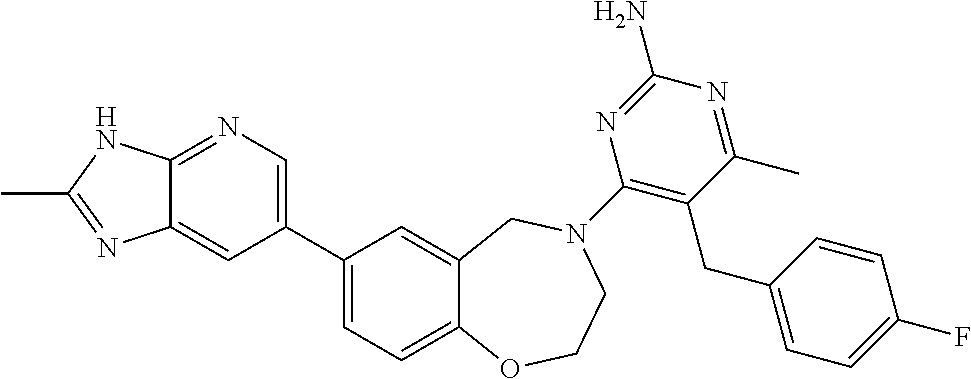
C1(C2=CN=C3C(=C2)N=C(C)N3)=CC=C2C(=C1)CN(C1=C(CC3=CC=C(F)C=C3)C(C)=NC(N)=N1)CCO2
